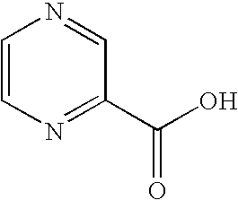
C1=CN=C(C(O)=O)C=N1
